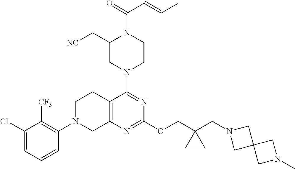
C1(Cl)=CC=CC(N2CC3=C(CC2)C(N2CCN(C(=O)C=CC)C(C[NC])C2)=NC(OCC2(CN4CC5(C4)CN(C)C5)CC2)=N3)=C1[CF3]
